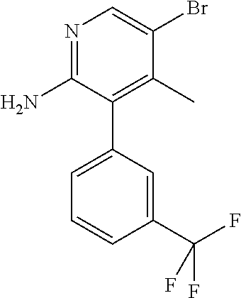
N1=C(N)C(C2=CC=CC(C(F)(F)F)=C2)=C(C)C(Br)=C1
